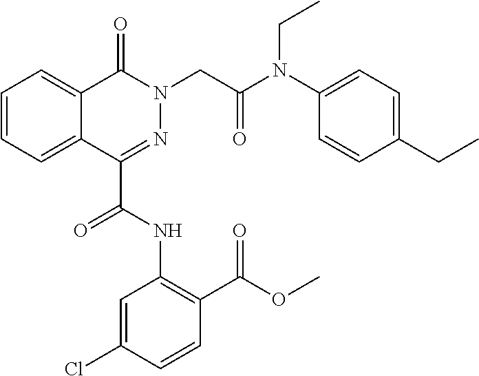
C1=CC=C2C(=C1)C(=O)N(CC(N(C1=CC=C(CC)C=C1)CC)=O)N=C2C(=O)NC1=C(C(OC)=O)C=CC(Cl)=C1
